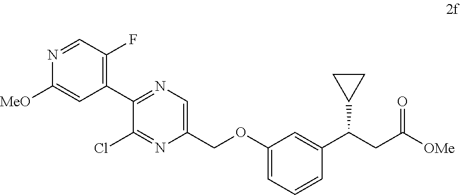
C1(C2=NC=C(COC3=CC=CC(C(CC([OMe])=O)C4CC4)=C3)N=C2Cl)=C(F)C=NC([MeO])=C1
